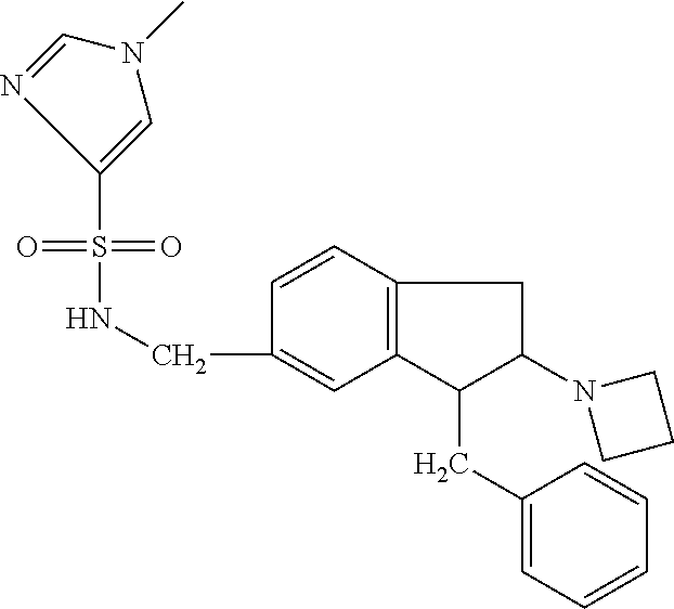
C1(CNS(=O)(=O)C2=CN(C)C=N2)=CC2=C(C=C1)CC(N1CCC1)C2CC1=CC=CC=C1
